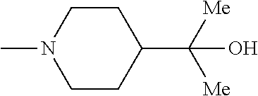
C1CC(C([Me])([Me])O)CCN1C
